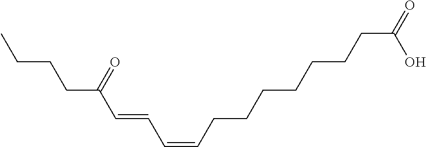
C(=CCCCCCCCC(O)=O)C=CC(CCCC)=O
